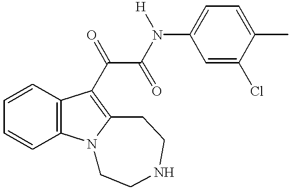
C1(C)=CC=C(N([H])C(C(=O)C2=C3N(C4=C2C=CC=C4)CCNCC3)=O)C=C1Cl
